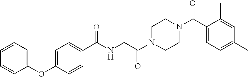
C1=CC=C(OC2=CC=C(C(NCC(N3CCN(C(=O)C4=CC=C(C)C=C4C)CC3)=O)=O)C=C2)C=C1
